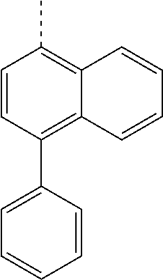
C1=CC(C2=CC=CC=C2)=C2C(=C1C)C=CC=C2
